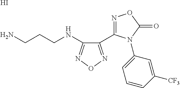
C1(NCCCN)=NON=C1C1=NOC(=O)N1C1=CC=CC([CF3])=C1.I
